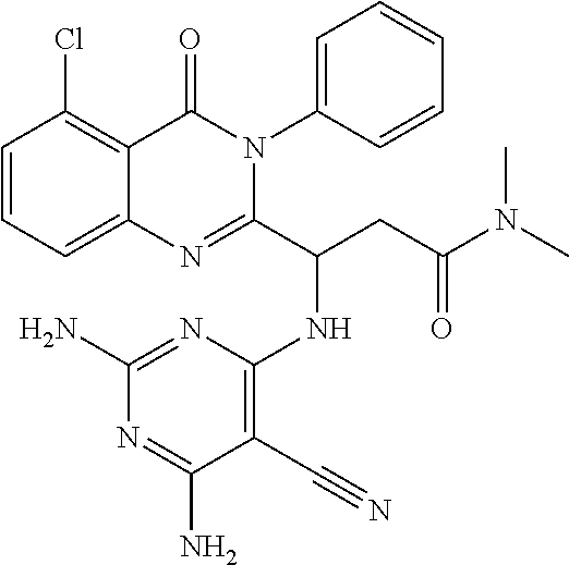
C1=CC=C2C(=C1Cl)C(=O)N(C1=CC=CC=C1)C(C(CC(N(C)C)=O)NC1=C(C#N)C(N)=NC(N)=N1)=N2
